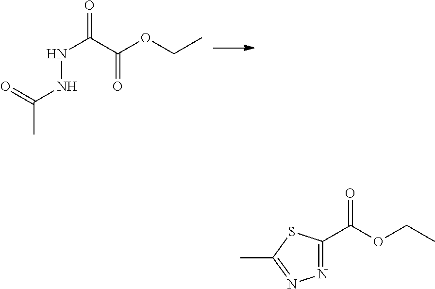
N(C(C(OCC)=O)=O)NC(C)=O.N1=C(C(OCC)=O)SC(C)=N1
